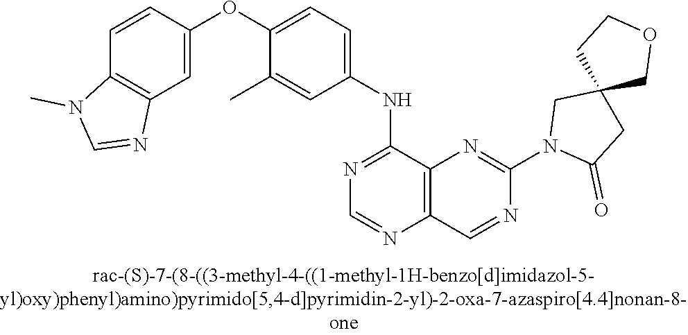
C1=CC(OC2=CC=C(NC3=NC=NC4=C3N=C(N3C(=O)CC5(C3)COCC5)N=C4)C=C2C)=CC2=C1N(C)C=N2
